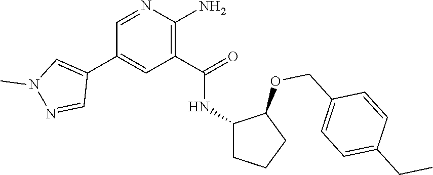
C1=NC(N)=C(C(=O)NC2CCCC2OCC2=CC=C(CC)C=C2)C=C1C1=CN(C)N=C1
